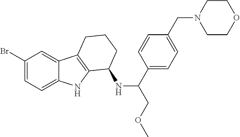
C1(Br)=CC=C2C(=C1)C1=C(N2)C(NC(C2=CC=C(CN3CCOCC3)C=C2)COC)CCC1
